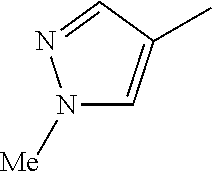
CC1=CN([Me])N=C1
